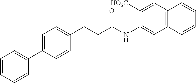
C1=C(C2=CC=CC=C2)C=CC(CCC(NC2=CC3=C(C=C2[HO2C])C=CC=C3)=O)=C1
